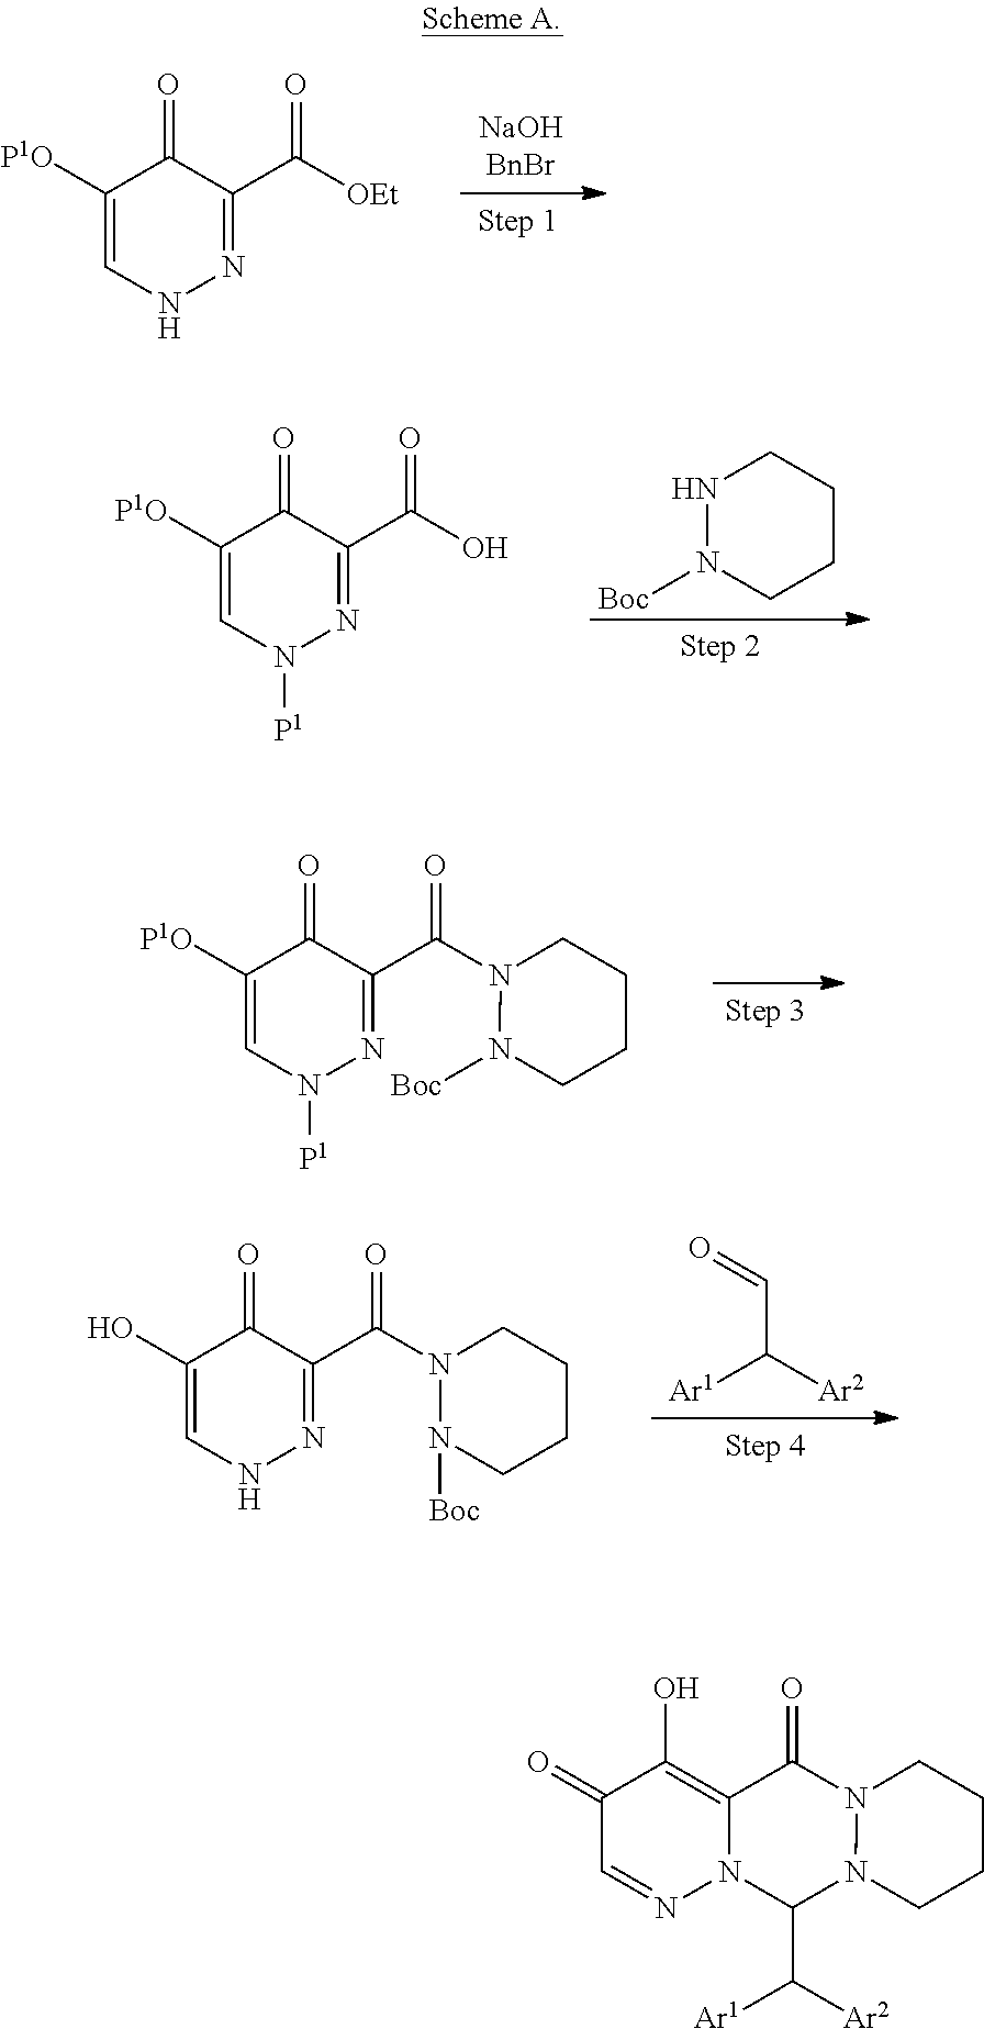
C1([P1O])=CNN=C(C([OEt])=O)C1=O.C1([P1O])=CN([P1])N=C(C(N2N([Boc])CCCC2)=O)C1=O.C1(O)=CNN=C(C(N2N([Boc])CCCC2)=O)C1=O.C(C([Ar2])[Ar1])=O.C1([P1O])=CN([P1])N=C(C(O)=O)C1=O.N1N([Boc])CCCC1.C1(=O)C=NN2C(=C1O)C(=O)N1N(CCCC1)C2C([Ar1])[Ar2]
